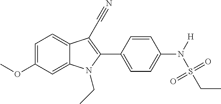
C12=CC=C(OC)C=C1N(CC)C(C1=CC=C(N([H])S(CC)(=O)=O)C=C1)=C2C#N
